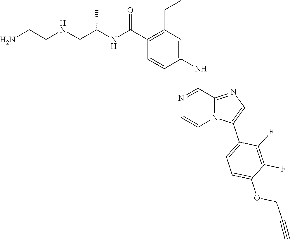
C1(C(NC(CNCCN)C)=O)=C(CC)C=C(NC2=NC=CN3C2=NC=C3C2=CC=C(OCC#C)C(F)=C2F)C=C1
